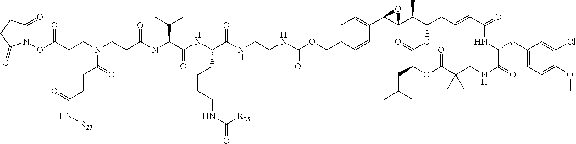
C1=C(COC(NCCNC(C(NC(C(C(C)C)NC(CCN(CCC(ON2C(=O)CCC2=O)=O)C(=O)CCC(N[R23])=O)=O)=O)CCCCNC(=O)[R25])=O)=O)C=CC(C2C(C(C3CC=CC(=O)NC(CC4=CC=C(OC)C(Cl)=C4)C(=O)NCC(C)(C)C(=O)OC(CC(C)C)C(=O)O3)C)O2)=C1
